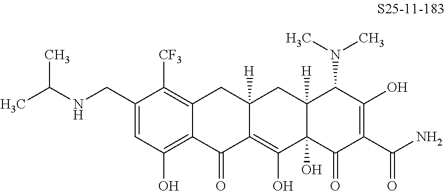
C1(CNC(C)C)=CC(O)=C2C(=C1[CF3])CC1([H])C(=C(O)C3(O)C([H])(C1)C(N(C)C)C(O)=C(C(N)=O)C3=O)C2=O
